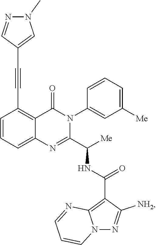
C1=CC=C2C(=C1C#CC1=CN(C)N=C1)C(=O)N(C1=CC([Me])=CC=C1)C(C([Me])NC(C1=C3N(N=C1[NH2])C=CC=N3)=O)=N2
